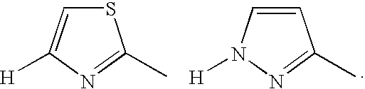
S1C=C([H])N=C1C.C1=CN([H])N=C1C
